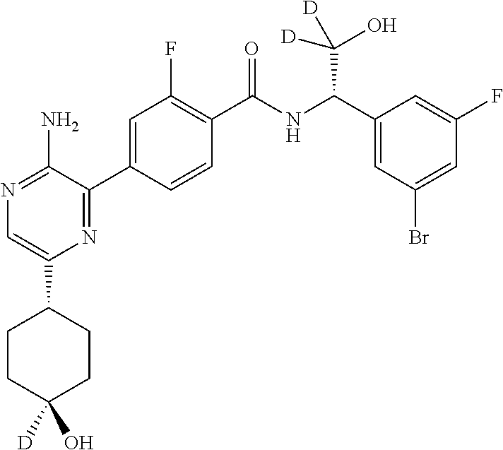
N1=C(N)C(C2=CC(F)=C(C(NC(C3=CC(Br)=CC(F)=C3)C(O)([D])[D])=O)C=C2)=NC(C2CCC(O)([D])CC2)=C1
